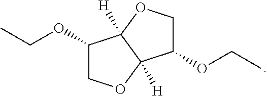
C1(OCC)COC2([H])C1([H])OCC2OCC
